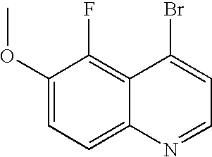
C1(OC)=CC=C2C(=C1F)C(Br)=CC=N2
